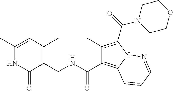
C1(C)=CC(C)=C(CNC(C2=C3N(C(C(=O)N4CCOCC4)=C2C)N=CC=C3)=O)C(=O)N1
